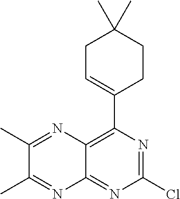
ClC1=NC(C2=CCC(C)(C)CC2)=C2C(=N1)N=C(C)C(C)=N2
